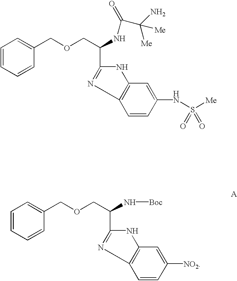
C1=CC=CC(COCC(NC(C(N)([Me])[Me])=O)C2=NC3=C(C=C(NS([Me])(=O)=O)C=C3)N2)=C1.C1=CC=CC(COCC(N[Boc])C2=NC3=C(C=C([NO2])C=C3)N2)=C1
